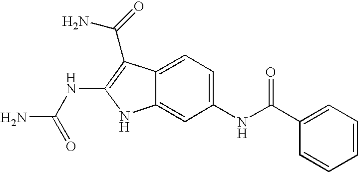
C12=CC=C(NC(C3=CC=CC=C3)=O)C=C1NC(NC(N)=O)=C2C(N)=O
